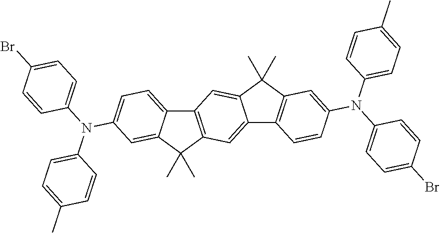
C12=C(C(C)(C)C3=CC(N(C4=CC=C(Br)C=C4)C4=CC=C(C)C=C4)=CC=C13)C=C1C(=C2)C(C)(C)C2=C1C=CC(N(C1=CC=C(C)C=C1)C1=CC=C(Br)C=C1)=C2
